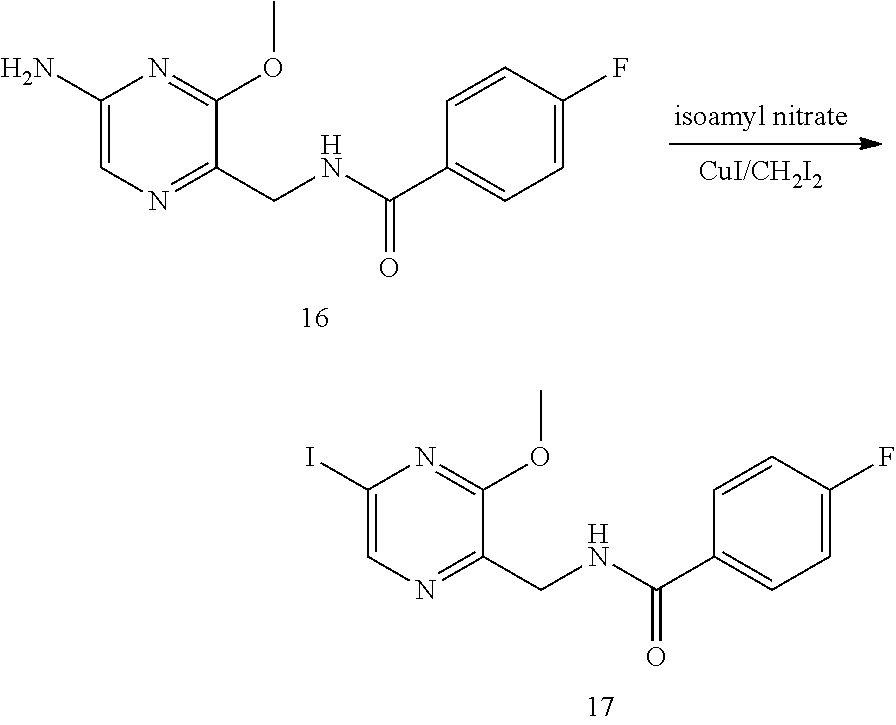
C1(N)=CN=C(CNC(C2=CC=C(F)C=C2)=O)C(OC)=N1.C1(I)=CN=C(CNC(C2=CC=C(F)C=C2)=O)C(OC)=N1
